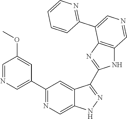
C1(C2=CN=CC(OC)=C2)=NC=C2C(=C1)C(C1=NC3=C(N1)C=NC=C3C1=NC=CC=C1)=NN2
